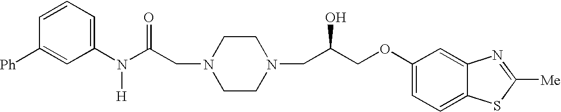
C1=CC=C(N(C(CN2CCN(CC(COC3=CC=C4C(=C3)N=C([Me])S4)O)CC2)=O)[H])C=C1[Ph]
